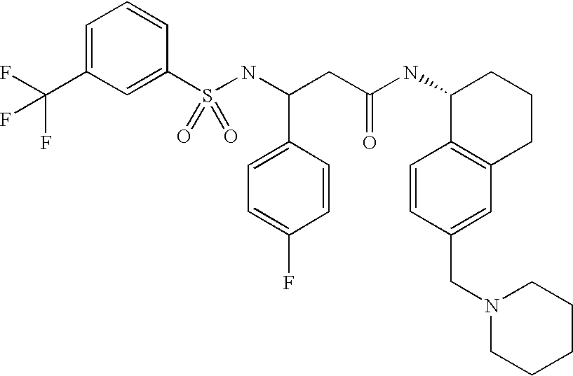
C1=C(C(F)(F)F)C=C(S(NC(CC(NC2C3=C(CCC2)C=C(CN2CCCCC2)C=C3)=O)C2=CC=C(F)C=C2)(=O)=O)C=C1
